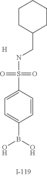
N(S(=O)(=O)C1=CC=C(B(O)O)C=C1)CC1CCCCC1.[H]
